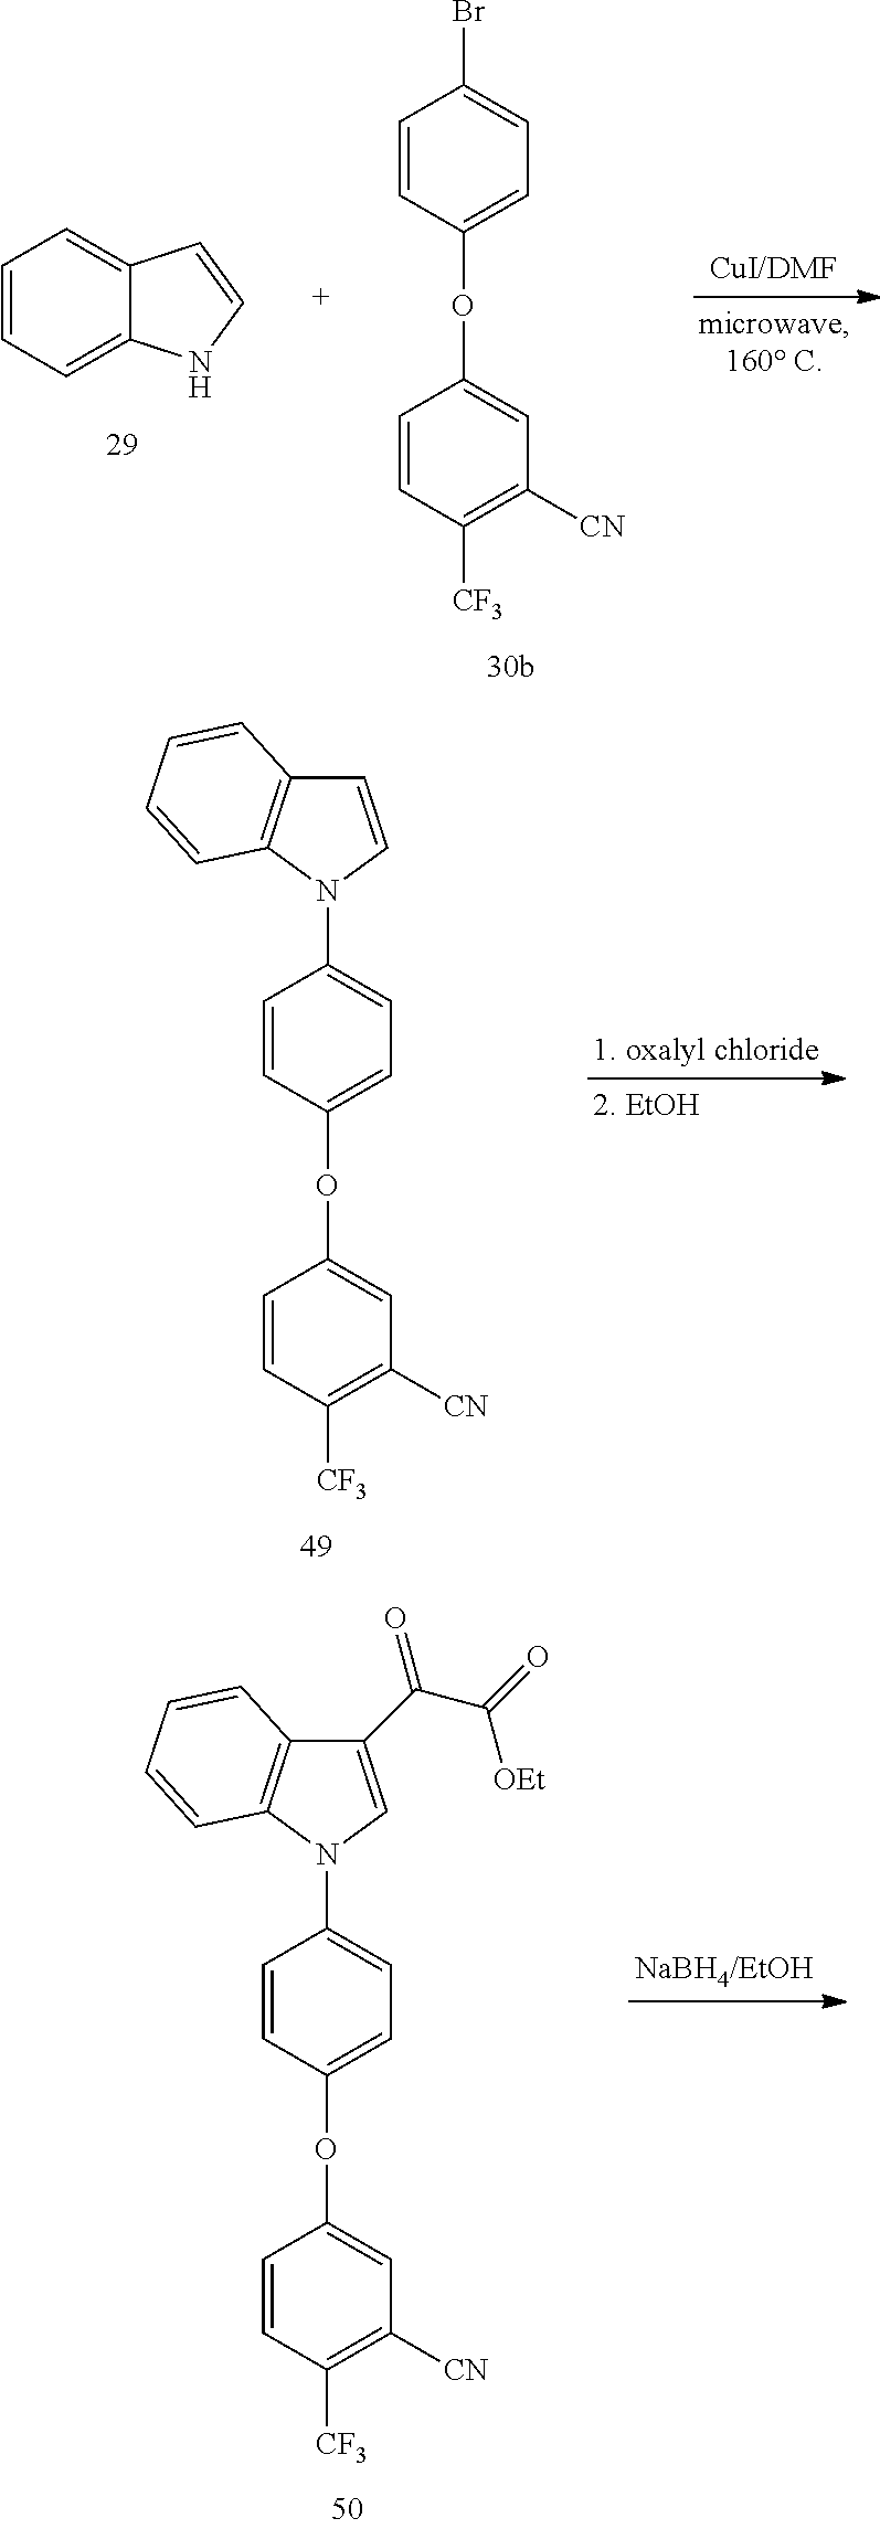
C1=CC=C2C(=C1)C=CN2.C1=CC(OC2=CC([CN])=C([CF3])C=C2)=CC=C1Br.C1=CC(OC2=CC([CN])=C([CF3])C=C2)=CC=C1N1C=CC2=C1C=CC=C2.C1=CC(OC2=CC([CN])=C([CF3])C=C2)=CC=C1N1C=C(C(=O)C([OEt])=O)C2=C1C=CC=C2
